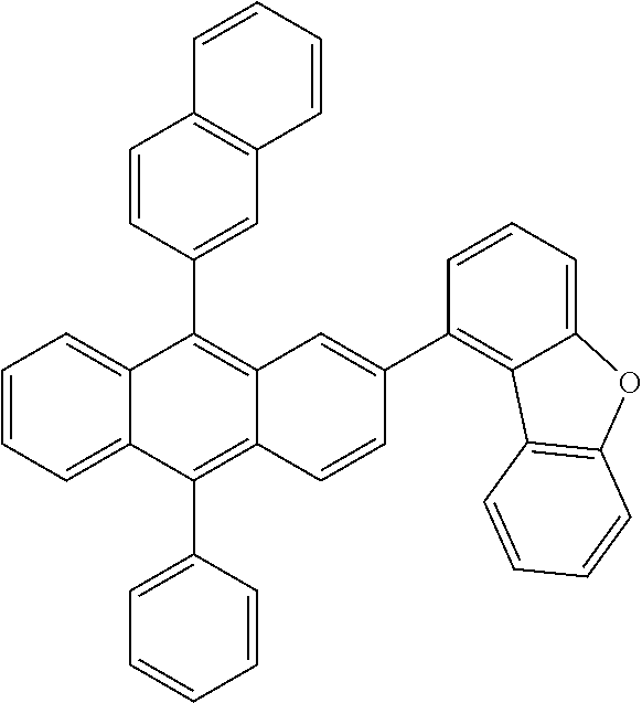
C1=CC(C2=C3C(=C(C4=CC=CC=C4)C4=CC=CC=C24)C=CC(C2=C4C(=CC=C2)OC2=C4C=CC=C2)=C3)=CC2=C1C=CC=C2
